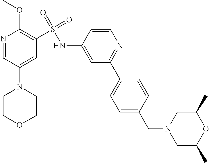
N1=CC(N2CCOCC2)=CC(S(=O)(=O)NC2=CC(C3=CC=C(CN4CC(C)OC(C)C4)C=C3)=NC=C2)=C1OC
